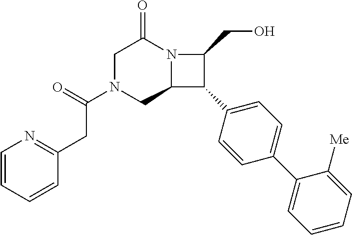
C1N(C(=O)CC2=NC=CC=C2)CC2N(C1=O)C(CO)C2C1=CC=C(C2=CC=CC=C2[Me])C=C1
